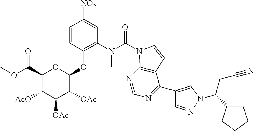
C1(C(OC)=O)C([AcO])C([OAc])C([OAc])C(OC2=C(N(C(=O)N3C4=C(C(C5=CN(C(CC#N)C6CCCC6)N=C5)=NC=N4)C=C3)C)C=C([NO2])C=C2)O1
